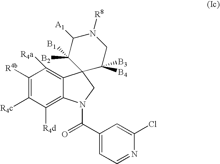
C1([R4d])=C2C(=C([R4a])C([R4b])=C1[R4c])C1(CN2C(C2=CC=NC(Cl)=C2)=O)C([B4])([B3])CN([R8])C([A1])C1([B2])[B1]
